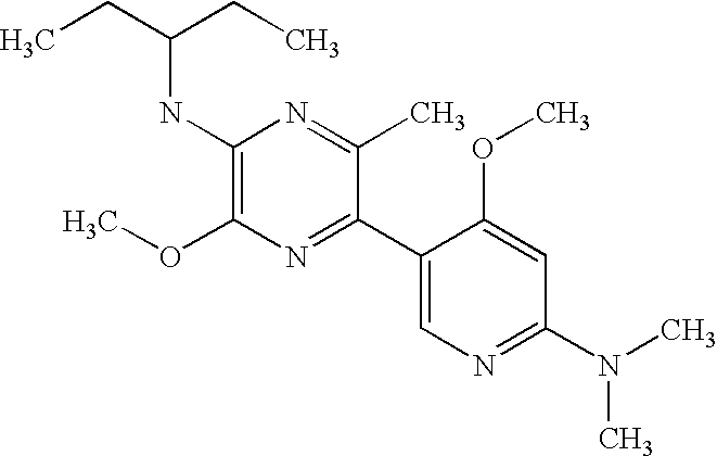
CCC(CC)NC1=C(OC)N=C(C2=CN=C(N(C)C)C=C2OC)C(C)=N1
